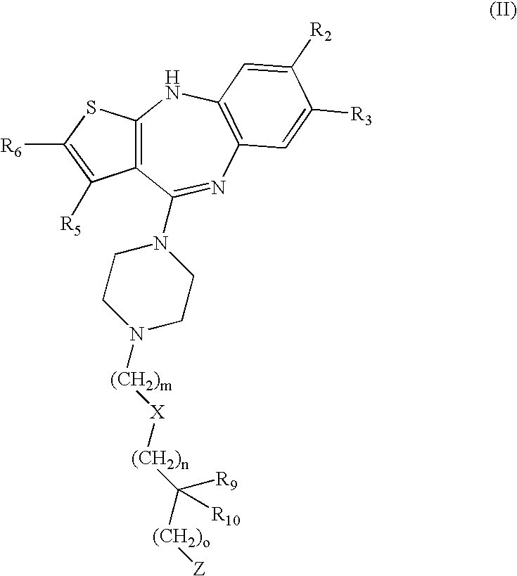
C12=C(SC([R6])=C1[R5])NC1=C(N=C2N2CCN([(CH2)m][X][(CH2)n]C([(CH2)o][Z])([R9])[R10])CC2)C=C([R3])C([R2])=C1
